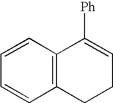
C1=CC2=C(C=C1)C([Ph])=CCC2
